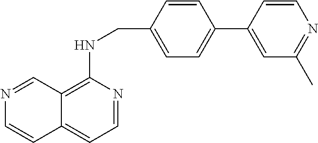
N1=CC2=C(NCC3=CC=C(C4=CC(C)=NC=C4)C=C3)N=CC=C2C=C1
